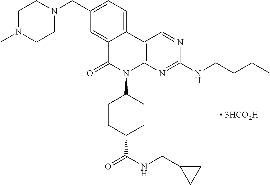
CN1CCN(CC2=CC=C3C(=C2)C(=O)N(C2CCC(C(NCC4CC4)=O)CC2)C2=C3C=NC(NCCCC)=N2)CC1
